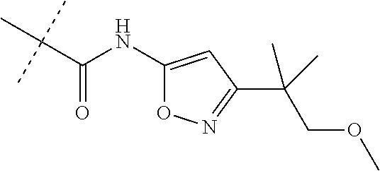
C(C(C)(C)C)(=O)NC1=CC(C(C)(COC)C)=NO1
